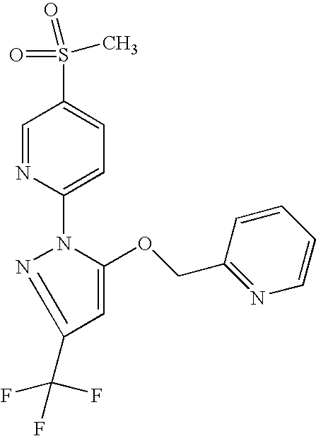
C1=NC(N2N=C(C(F)(F)F)C=C2OCC2=NC=CC=C2)=CC=C1S(=O)(C)=O
